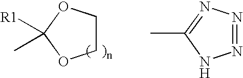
C1COC([R1])(C)O1.N1=NN=C(C)N1
